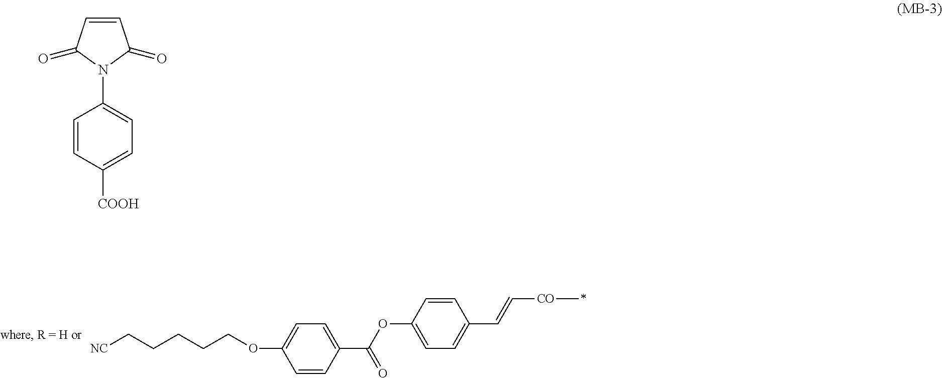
C1=CC(OCCCCC[NC])=CC=C1C(OC1=CC=C(C=C[CO]*)C=C1)=O.C1=CC([COOH])=CC=C1N1C(=O)C=CC1=O
